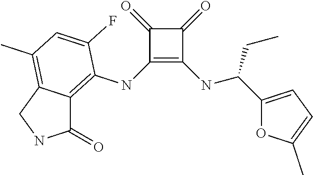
C1(NC2=C3C(=C(C)C=C2F)CNC3=O)=C(NC(C2=CC=C(C)O2)CC)C(=O)C1=O
